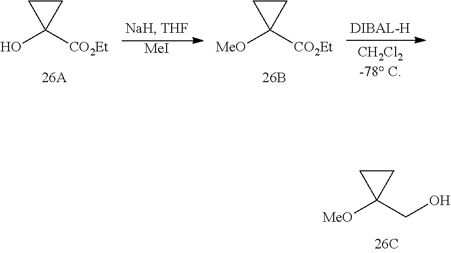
C1CC1(CO)[MeO].C1CC1([CO2Et])O.[MeI].C1CC1([CO2Et])[MeO]
